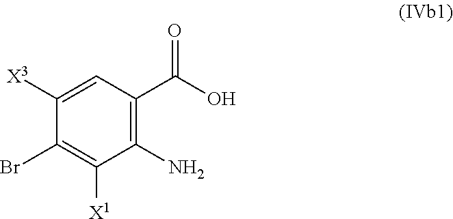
C1(Br)=C([X1])C(N)=C(C(O)=O)C=C1[X3]
